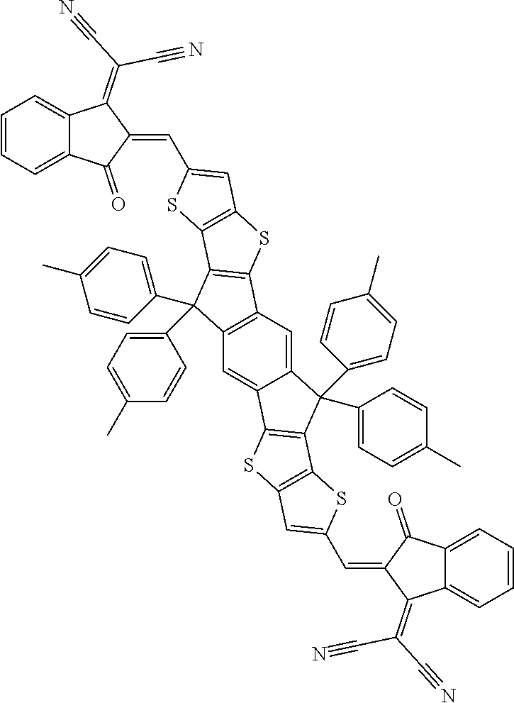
C1=CC=C2C(=C1)C(=C(C#N)C#N)C(=CC1=CC3=C(C4=C(C5=C(C=C6C(=C5)C(C5=CC=C(C)C=C5)(C5=CC=C(C)C=C5)C5=C6SC6=C5SC(C=C5C(=C(C#N)C#N)C7=CC=CC=C7C5=O)=C6)C4(C4=CC=C(C)C=C4)C4=CC=C(C)C=C4)S3)S1)C2=O
